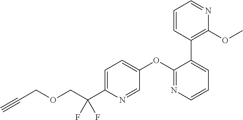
C(C(C1=CC=C(OC2=NC=CC=C2C2=C(OC)N=CC=C2)C=N1)(F)F)OCC#C
